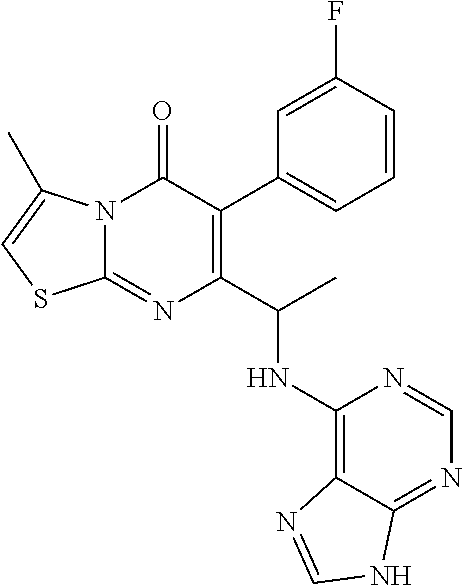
C1=C(F)C=CC=C1C1=C(C(C)NC2=C3C(=NC=N2)NC=N3)N=C2N(C1=O)C(C)=CS2
